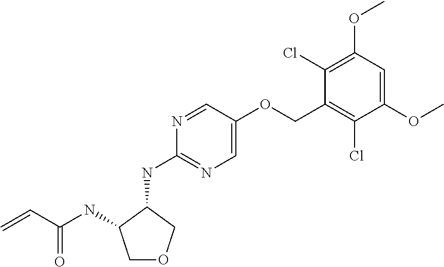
N1=CC(OCC2=C(Cl)C(OC)=CC(OC)=C2Cl)=CN=C1NC1C(NC(C=C)=O)COC1
